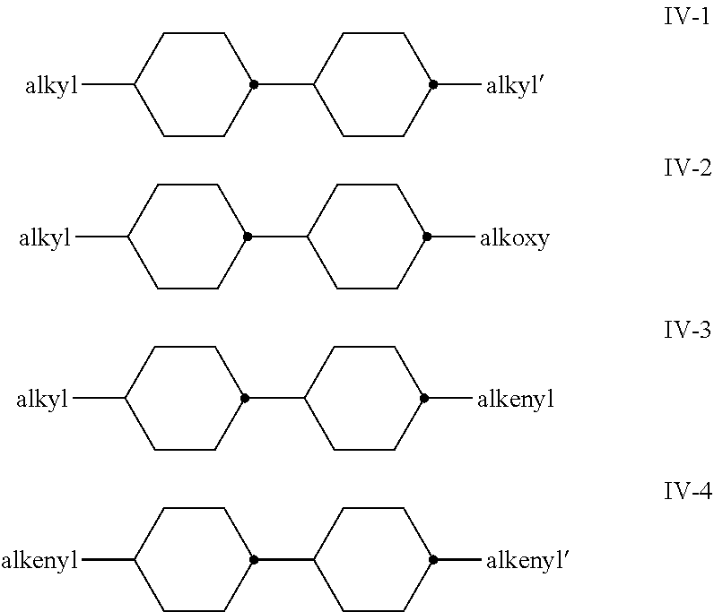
C1CC([alkyl])CCC1C1CCC([alkyl])CC1.C1CC([alkyl])CCC1C1CCC([alkoxy])CC1.C1CC([alkyl])CCC1C1CCC([alkenyl])CC1.C1CC([alkenyl])CCC1C1CCC([alkenyl])CC1
